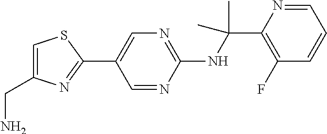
C1(NC(C2=C(F)C=CC=N2)(C)C)=NC=C(C2=NC(CN)=CS2)C=N1
